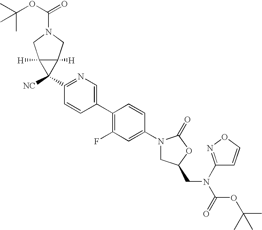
C1(N2CC(CN(C3=NOC=C3)C(OC(C)(C)C)=O)OC2=O)=CC(F)=C(C2=CN=C(C3([NC])C4([H])C3([H])CN(C(OC(C)(C)C)=O)C4)C=C2)C=C1
